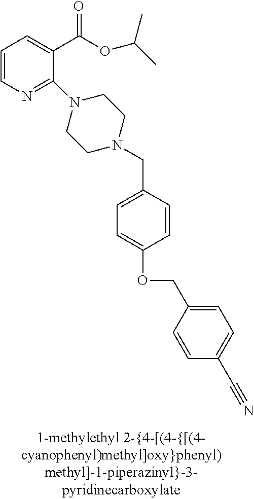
C1=CN=C(N2CCN(CC3=CC=C(OCC4=CC=C(C#N)C=C4)C=C3)CC2)C(C(OC(C)C)=O)=C1
